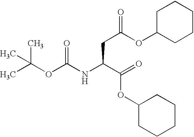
CC(OC(NC(C(=O)OC1CCCCC1)CC(OC1CCCCC1)=O)=O)(C)C
